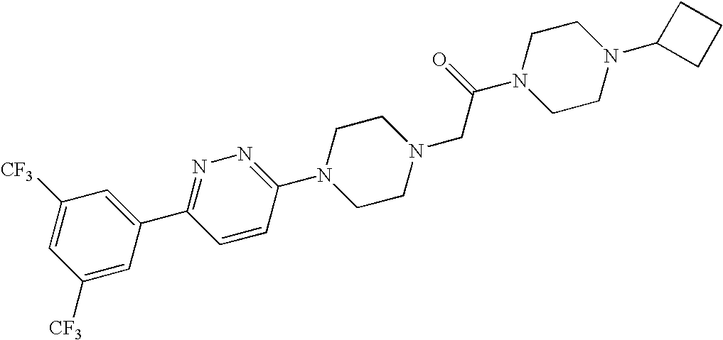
N1=C(C2=CC([CF3])=CC([CF3])=C2)C=CC(N2CCN(CC(N3CCN(C4CCC4)CC3)=O)CC2)=N1
